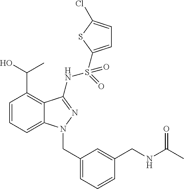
C1=CC=C2C(=C1C(O)C)C(NS(=O)(=O)C1=CC=C(Cl)S1)=NN2CC1=CC=CC(CNC(C)=O)=C1
